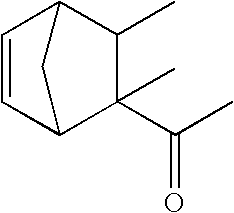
C1=CC2C(C)(C(C)=O)C(C)C1C2
